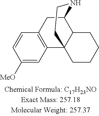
C1=CC([MeO])=CC2=C1CC1C3C2(CCN1)CCCC3
